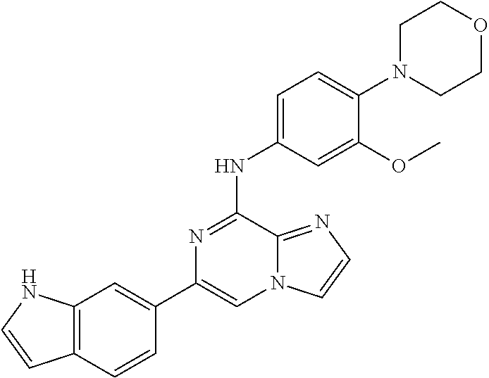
C1(C2=CC3=C(C=C2)C=CN3)=CN2C(=NC=C2)C(NC2=CC=C(N3CCOCC3)C(OC)=C2)=N1
